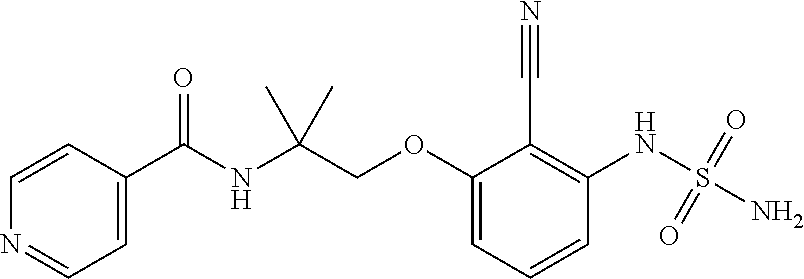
C1=CC(C(NC(COC2=CC=CC(NS(N)(=O)=O)=C2C#N)(C)C)=O)=CC=N1
